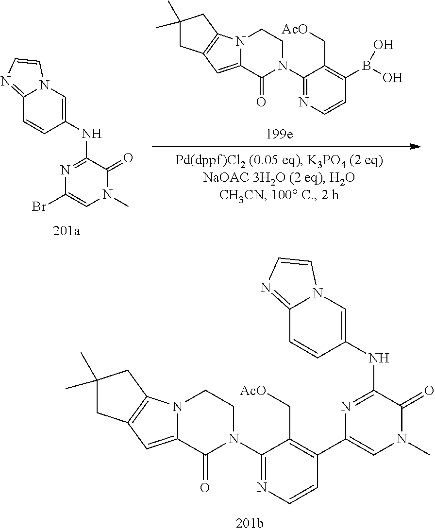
N12C(=CC3=C1CC(C)(C)C3)C(=O)N(C1=NC=CC(C3=CN(C)C(=O)C(NC4=CN5C(=NC=C5)C=C4)=N3)=C1C[AcO])CC2.C12=NC=CN1C=C(NC1=NC(Br)=CN(C)C1=O)C=C2.N12C(=CC3=C1CC(C)(C)C3)C(=O)N(C1=NC=CC(B(O)O)=C1C[AcO])CC2
